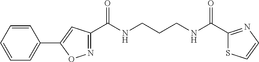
C1(C(NCCCNC(C2=NOC(C3=CC=CC=C3)=C2)=O)=O)=NC=CS1
